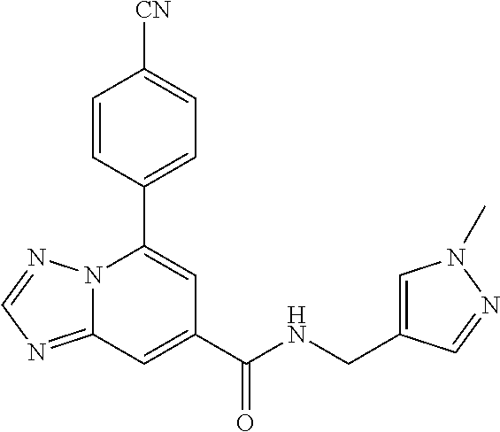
C12=NC=NN1C(C1=CC=C([CN])C=C1)=CC(C(NCC1=CN(C)N=C1)=O)=C2
